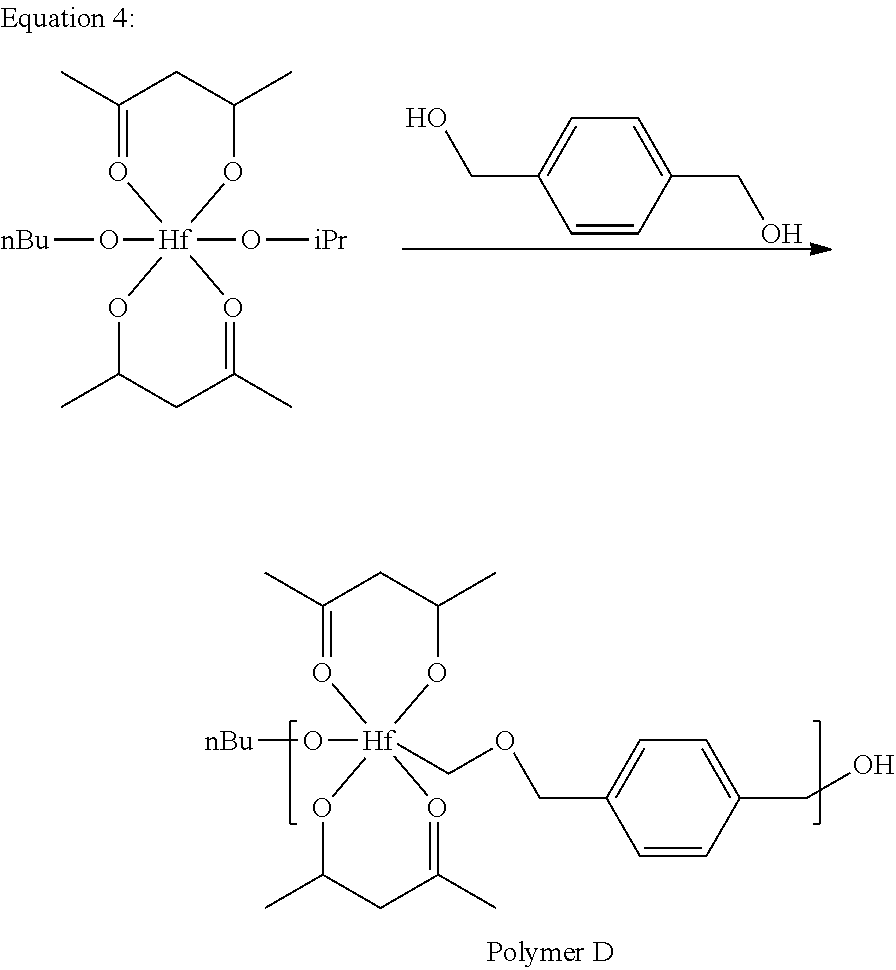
C1(C)=O[Hf]2(O[nBu])(COCC3=CC=C(CO)C=C3)(OC(C)C1)OC(C)CC(C)=O2.C1(C)=O[Hf]2(O[nBu])(O[iPr])(OC(C)C1)OC(C)CC(C)=O2.C1=CC(CO)=CC=C1CO
